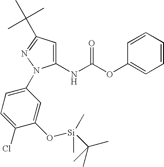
C1(NC(OC2=CC=CC=C2)=O)=CC(C(C)(C)C)=NN1C1=CC=C(Cl)C(O[Si](C(C)(C)C)(C)C)=C1
